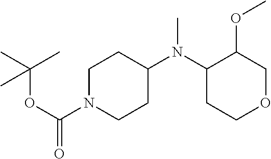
C1N(C(OC(C)(C)C)=O)CCC(N(C2CCOCC2OC)C)C1
